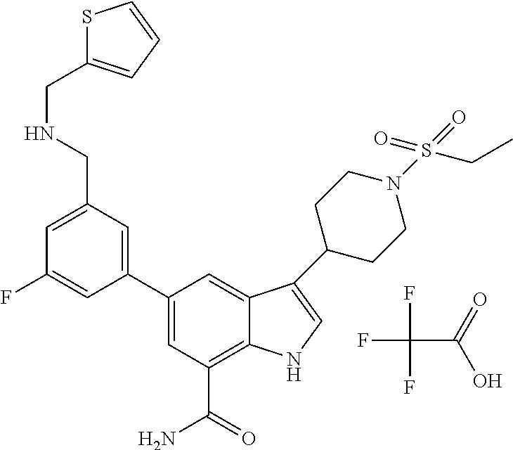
FC(C(=O)O)(F)F.C1=C(CNCC2=CC=CS2)C=C(C2=CC(C(=O)N)=C3C(=C2)C(C2CCN(S(=O)(=O)CC)CC2)=CN3)C=C1F
